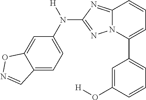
C1=C(O[H])C=CC=C1C1=CC=CC2=NC(N(C3=CC=C4C(=C3)ON=C4)[H])=NN12
